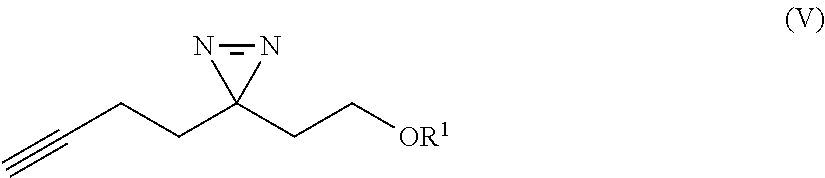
N1=NC1(CC[OR1])CCC#C
